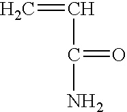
C(=C)C(=O)N
